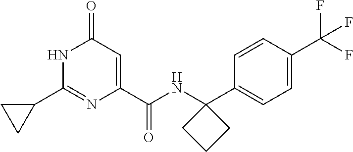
C1(=O)C=C(C(NC2(C3=CC=C(C(F)(F)F)C=C3)CCC2)=O)N=C(C2CC2)N1
